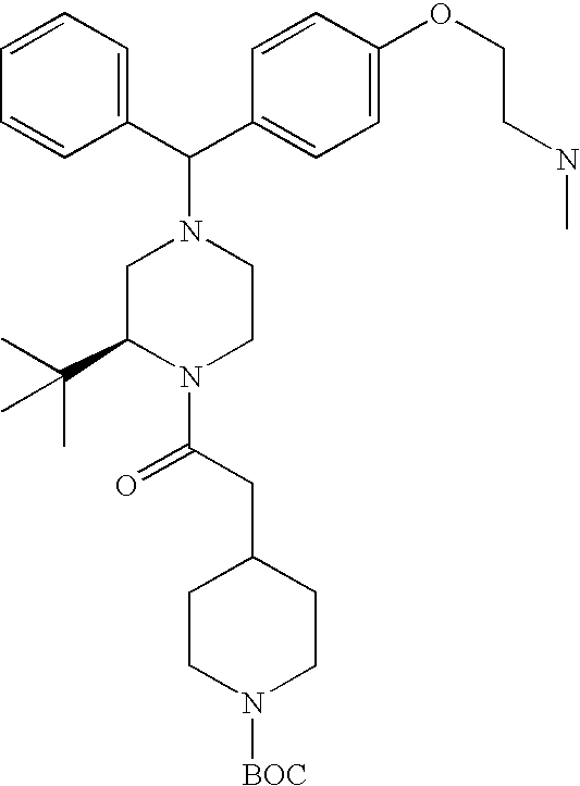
C1=CC=CC(C(N2CC(C(C)(C)C)N(C(CC3CCN([BOC])CC3)=O)CC2)C2=CC=C(OCCNC)C=C2)=C1
